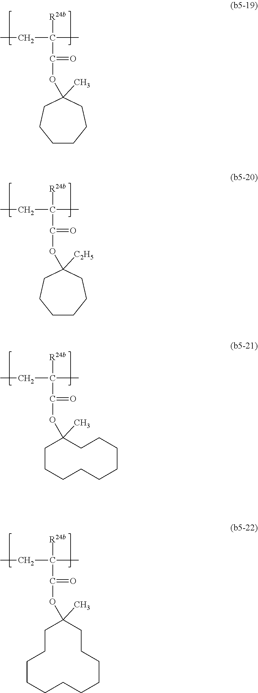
O(C(C(CC)([R24b])C)=O)C1(C)CCCCCC1.O(C(C(CC)([R24b])C)=O)C1([C2H5])CCCCCC1.O(C(C(CC)([R24b])C)=O)C1(C)CCCCCCCCC1.O(C(C(CC)([R24b])C)=O)C1(C)CCCCCCCCCCC1
